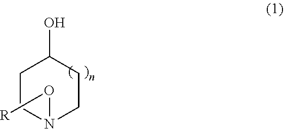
C1N(O[R])CCC(O)C1
